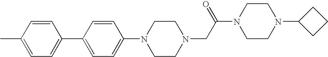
C1(N2CCN(CC(N3CCN(C4CCC4)CC3)=O)CC2)=CC=C(C2=CC=C(C)C=C2)C=C1
